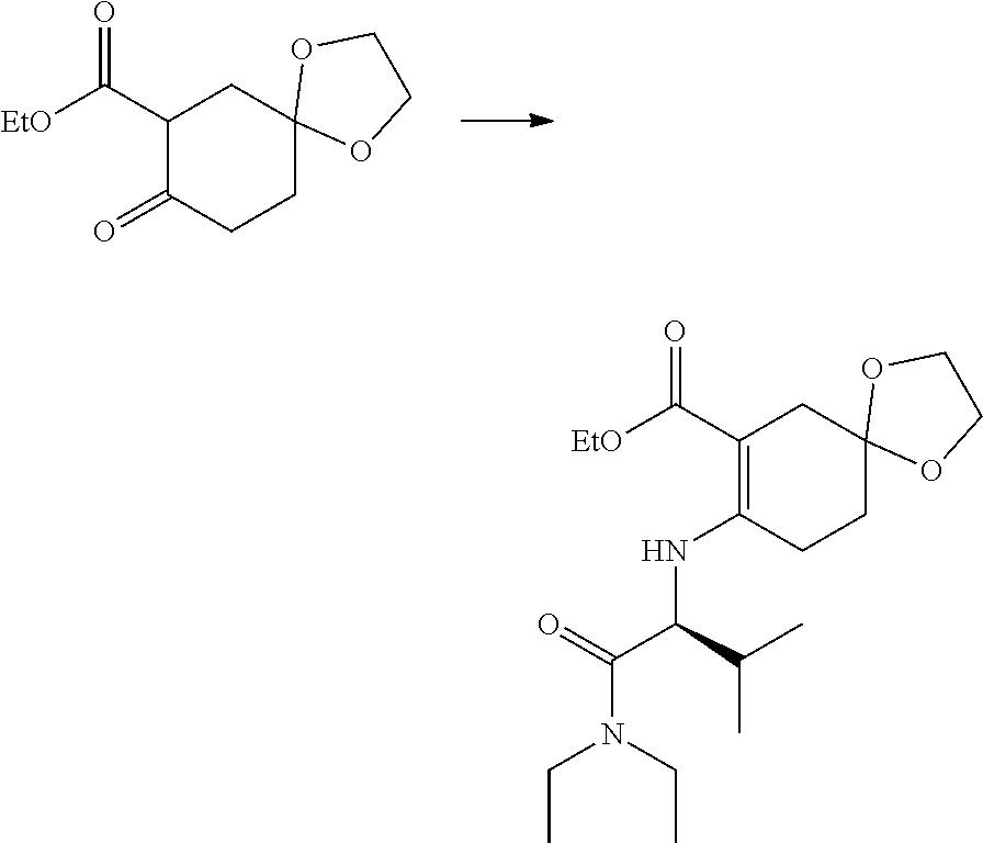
C1(C([EtO])=O)C(=O)CCC2(C1)OCCO2.C1(C([EtO])=O)=C(NC(C(N(CC)CC)=O)C(C)C)CCC2(C1)OCCO2
